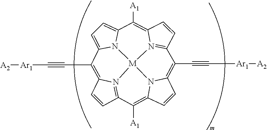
C1=CC2=N3C1=C(C#C[Ar1][A2])C1=CC=C4N1[M]31N3=C(C=CC3=C4[A1])C(C#C[Ar1][A2])=C3C=CC(=C2[A1])N31
